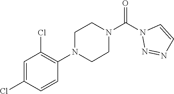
O=C(N1N=NC=C1)N1CCN(C2=C(Cl)C=C(Cl)C=C2)CC1
